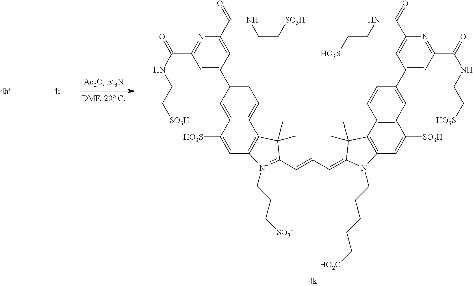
C1=C(C2=CC(C(NCC[SO3H])=O)=NC(C(=O)NCC[SO3H])=C2)C=C2C(=C1)C1=C(C=C2[HO3S])[N+](CCC[SO3-])=C(C=CC=C2N(CCCCC[HO2C])C3=C(C4=C(C=C(C5=CC(C(NCC[HO3S])=O)=NC(C(=O)NCC[HO3S])=C5)C=C4)C([SO3H])=C3)C2(C)C)C1(C)C
